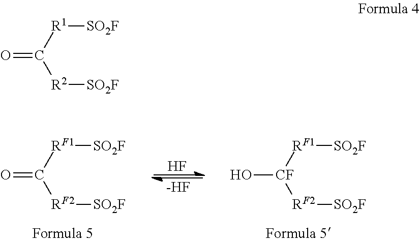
F.[-HF].O=C([RF1][SO2F])[RF2][SO2F].O[CF]([RF1][SO2F])[RF2][SO2F].O=C([R1][SO2F])[R2][SO2F]
